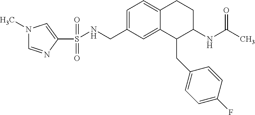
N1(C)C=NC(S(NCC2=CC=C3C(=C2)C(CC2=CC=C(F)C=C2)C(NC(C)=O)CC3)(=O)=O)=C1
